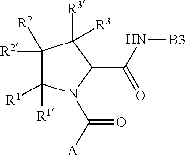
C1([R2])([R2])C([R1])([R1])N(C([A])=O)C(C(N[B3])=O)C1([R3])[R3]
